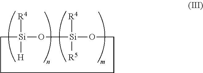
C1[Si]([R4])([H])O[Si]([R5])([R4])OCCC1
